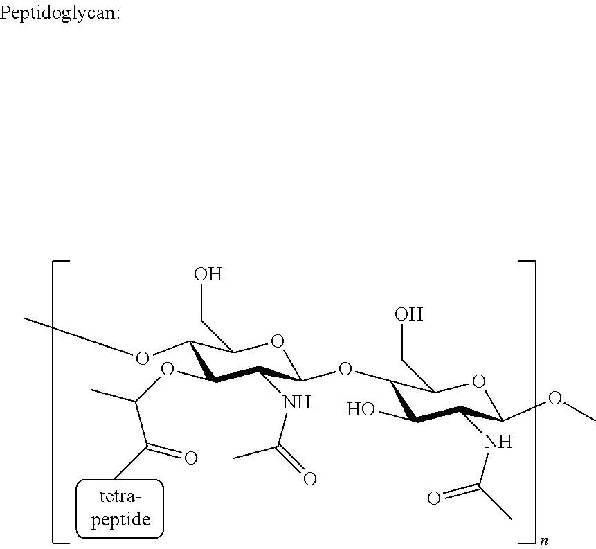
C1(OC)C(OC(C)C(C)=O)C(NC(=O)C)C(OC2C(O)C(NC(C)=O)C(OC)OC2CO)OC1CO
